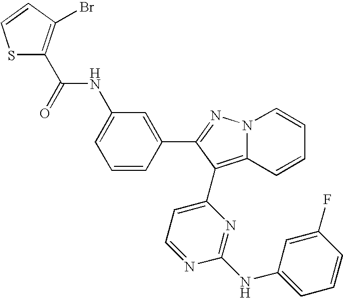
C1(NC(C2=C(Br)C=CS2)=O)=CC=CC(C2=NN3C(=C2C2=CC=NC(NC4=CC=CC(F)=C4)=N2)C=CC=C3)=C1
